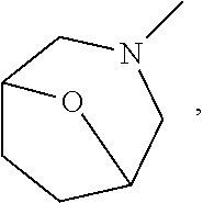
C12CCC(CN(C)C1)O2
